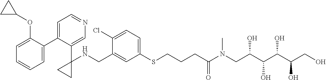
C1=C(CNC2(C3=CN=CC=C3C3=CC=CC=C3OC3CC3)CC2)C(Cl)=CC=C1SCCCC(N(CC(C(C(C(CO)O)O)O)O)C)=O
